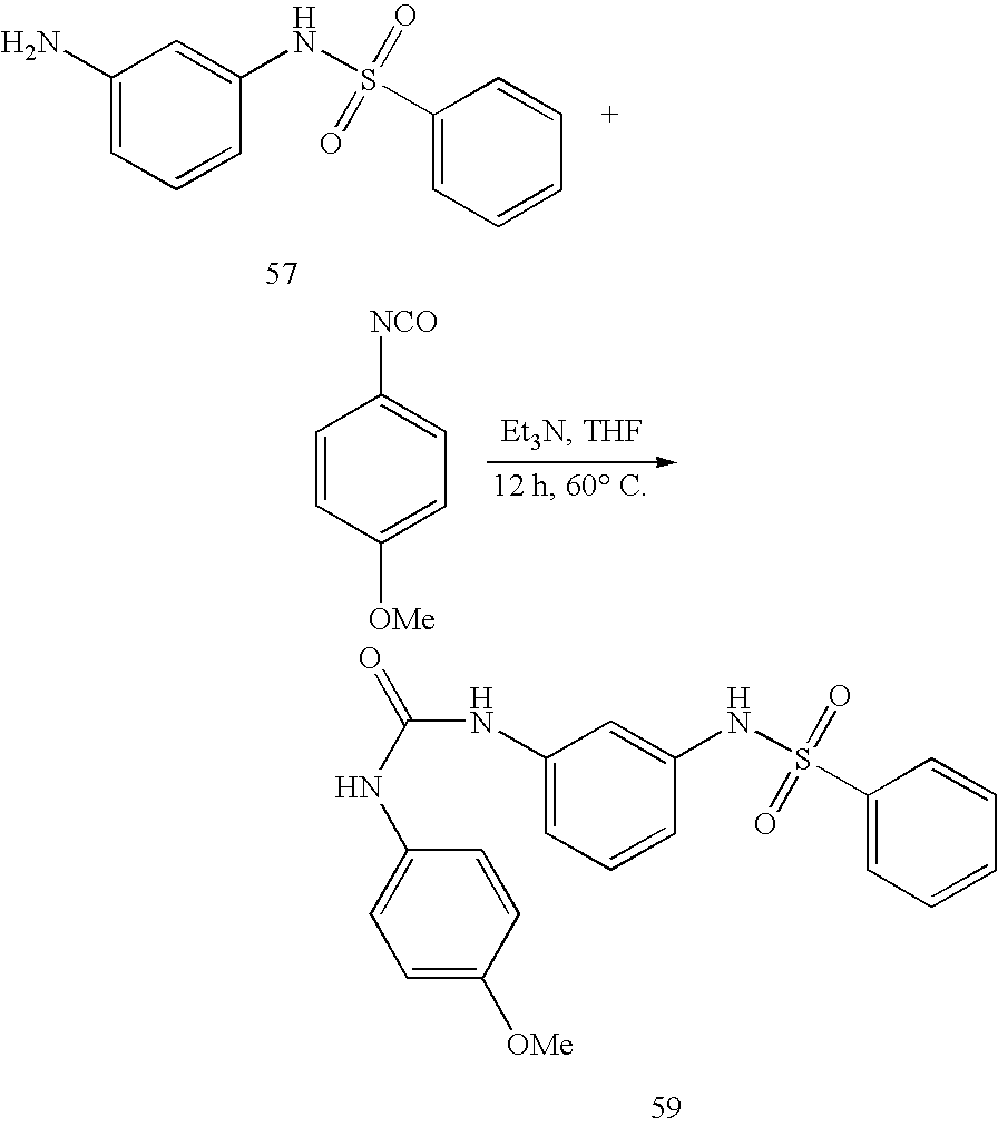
C1=CC([OMe])=CC=C1[NCO].C1(N)=CC=CC(NS(C2=CC=CC=C2)(=O)=O)=C1.C1(NC(=O)NC2=CC=C([OMe])C=C2)=CC=CC(NS(C2=CC=CC=C2)(=O)=O)=C1
